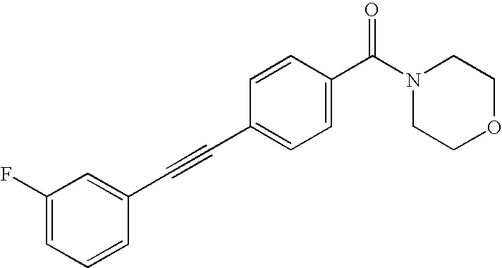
C1(F)=CC=CC(C#CC2=CC=C(C(N3CCOCC3)=O)C=C2)=C1
